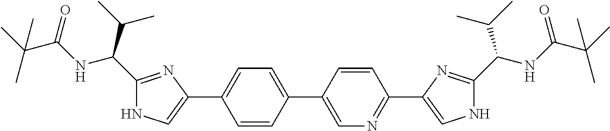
C1(C(C(C)C)NC(C(C)(C)C)=O)=NC(C2=CC=C(C3=CN=C(C4=CNC(C(NC(C(C)(C)C)=O)C(C)C)=N4)C=C3)C=C2)=CN1
